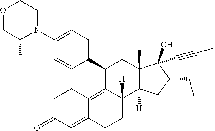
C1(N2CCOCC2C)=CC=C(C2C3=C4C(=CC(=O)CC4)CCC3([H])C3([H])C(C)(C2)C(O)(C#CC)C(CC)C3)C=C1
